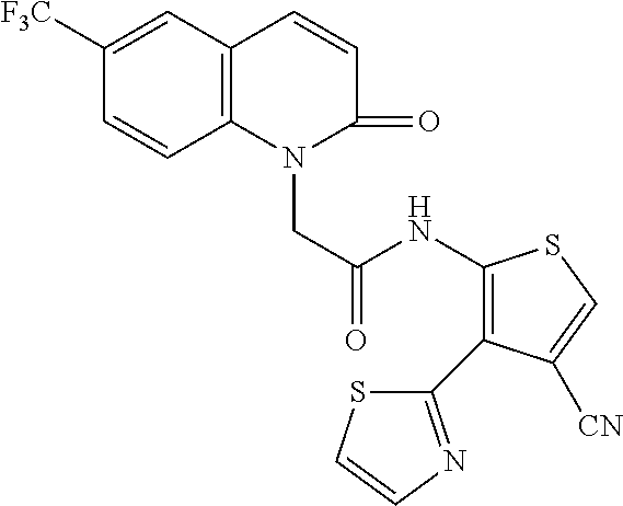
C1([F3C])=CC2=C(C=C1)N(CC(NC1=C(C3=NC=CS3)C([CN])=CS1)=O)C(=O)C=C2
